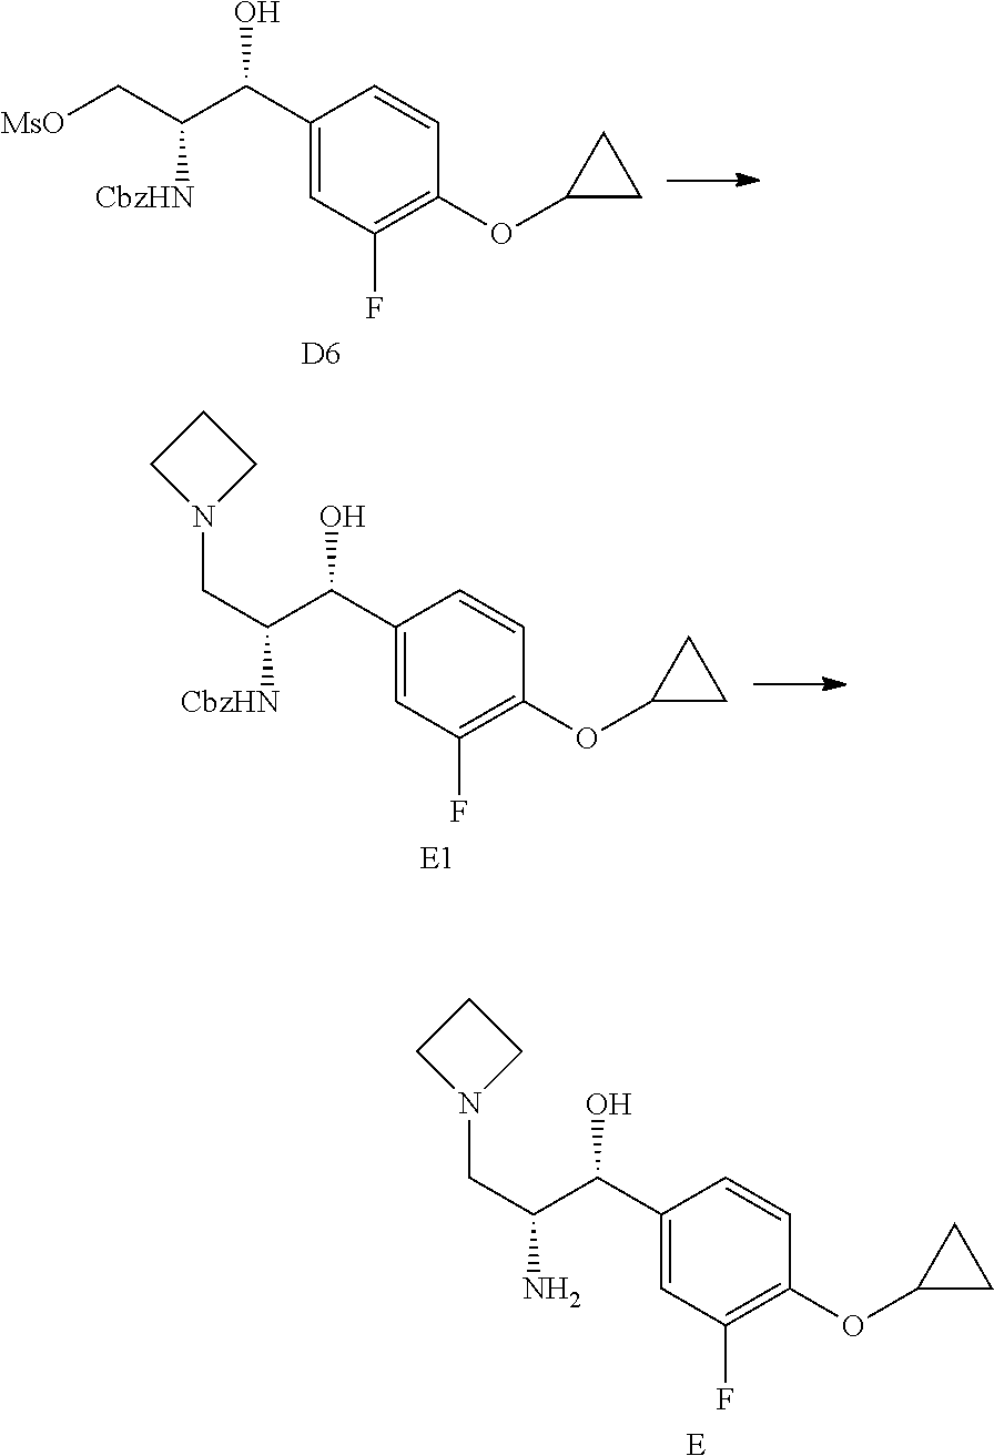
C1(C(C(C[MsO])[CbzHN])O)=CC(F)=C(OC2CC2)C=C1.[D6].C1(C(C(CN2CCC2)[CbzHN])O)=CC(F)=C(OC2CC2)C=C1.[E1].C1(C(C(CN2CCC2)N)O)=CC(F)=C(OC2CC2)C=C1.[E]
